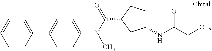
C1=CC(C2=CC=C(N(C(=O)C3CC(NC(CC)=O)CC3)C)C=C2)=CC=C1
